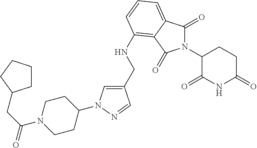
C1(CNC2=C3C(=CC=C2)C(=O)N(C2C(=O)NC(=O)CC2)C3=O)=CN(C2CCN(C(CC3CCCC3)=O)CC2)N=C1
